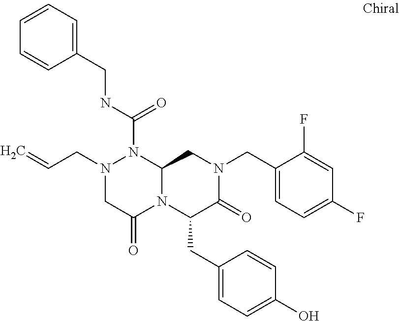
N(C(=O)N1N(CC=C)CC(=O)N2C1CN(CC1=CC=C(F)C=C1F)C(=O)C2CC1=CC=C(O)C=C1)CC1=CC=CC=C1
